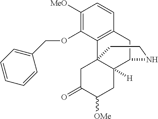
C1([MeO])=C(OCC2=CC=CC=C2)C2=C(C=C1)CC1C3([H])C2(CC(=O)C([OMe])C3)CCN1
